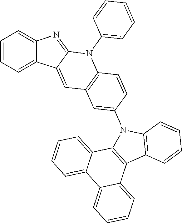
C1=CC=C2C(=C1)N=C1C2=CC2=C(N1C1=CC=CC=C1)C=CC(N1C3=C(C4=C1C=CC=C4)C1=CC=CC=C1C1=CC=CC=C31)=C2
